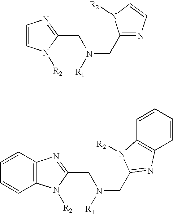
C12=C(N([R2])C(CN(CC3=NC4=C(C=CC=C4)N3[R2])[R1])=N1)C=CC=C2.C1=CN([R2])C(CN(CC2=NC=CN2[R2])[R1])=N1
